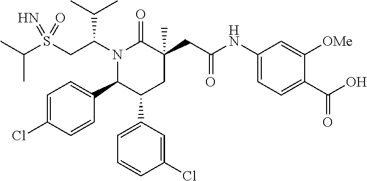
C(C)(C)S(CC(N1C(=O)C(CC(NC2=CC=C(C(O)=O)C([OMe])=C2)=O)(C)CC(C2=CC=CC(Cl)=C2)C1C1=CC=C(Cl)C=C1)C(C)C)(=N)=O
